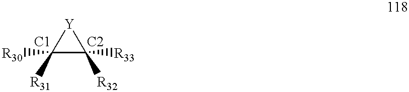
[Y]1C([R31])([R30])C1([R32])[R33].[C1].[C2]
